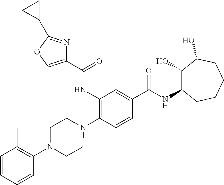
C1(NC(=O)C2=COC(C3CC3)=N2)=C(N2CCN(C3=C(C)C=CC=C3)CC2)C=CC(C(NC2C(O)C(O)CCCC2)=O)=C1
